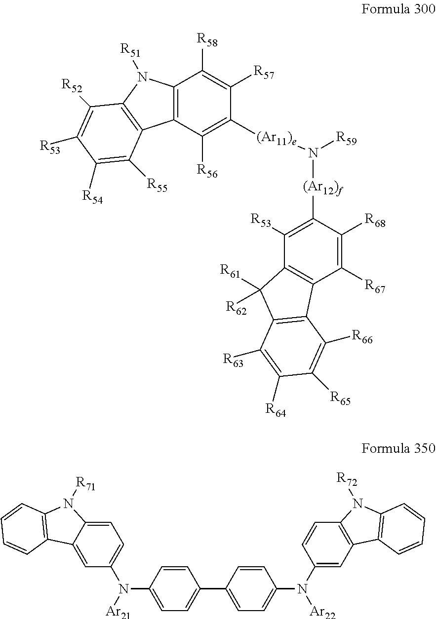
C12=C(C([R56])=C([(Ar11)e]N([R59])[(Ar12)f]C3=C([R53])C4=C(C([R67])=C3[R68])C3=C(C4([R62])[R61])C([R63])=C([R64])C([R65])=C3[R66])C([R57])=C1[R58])C1=C(N2[R51])C([R52])=C([R53])C([R54])=C1[R55].C1=C2C(=CC(N([Ar21])C3=CC=C(C4=CC=C(N([Ar22])C5=CC6=C(C=C5)N([R72])C5=C6C=CC=C5)C=C4)C=C3)=C1)C1=C(N2[R71])C=CC=C1
